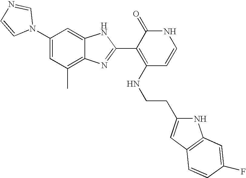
C1(C)=C2C(=CC(N3C=NC=C3)=C1)NC(C1=C(NCCC3=CC4=C(N3)C=C(F)C=C4)C=CNC1=O)=N2
